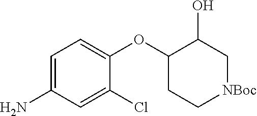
C1=C(N)C=C(Cl)C(OC2CC[NBoc]CC2O)=C1
